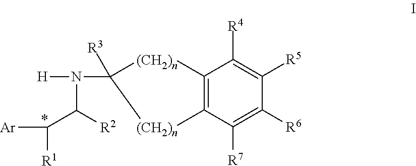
C12=C(C([R7])=C([R6])C([R5])=C1[R4])[(CH2)n]C(N([H])C([R2])C([Ar])[R1])([R3])[(CH2)n]2
